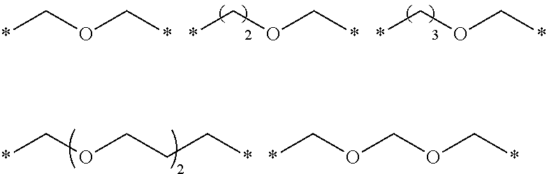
*COC*.*COC*.*COC*.*COCCC*.*COCOC*
